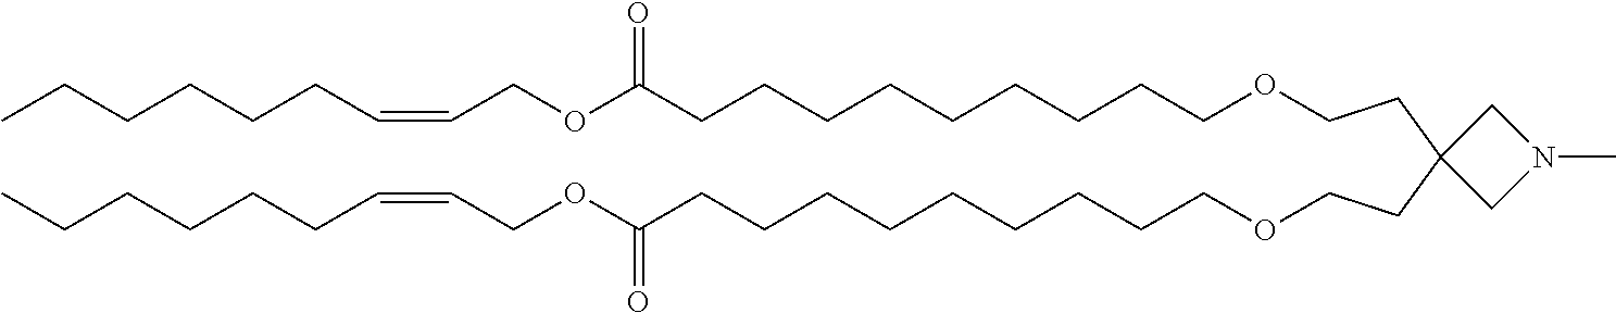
N1(C)CC(CCOCCCCCCCCCC(OCC=CCCCCCC)=O)(CCOCCCCCCCCCC(OCC=CCCCCCC)=O)C1
